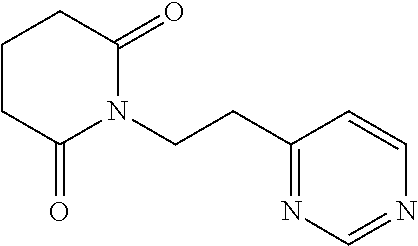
C1CCC(=O)N(CCC2=NC=NC=C2)C1=O
